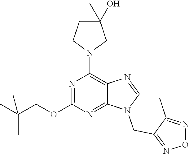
N1=C(OCC(C)(C)C)N=C2C(=C1N1CCC(C)(O)C1)N=CN2CC1=NON=C1C
